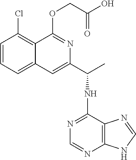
C1=CC=C2C(=C1Cl)C(OCC(=O)O)=NC(C(NC1=NC=NC3=C1N=CN3)C)=C2
